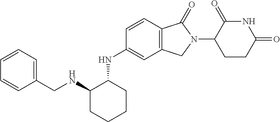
C1=CC2=C(C=C1NC1C(NCC3=CC=CC=C3)CCCC1)CN(C1CCC(=O)NC1=O)C2=O
